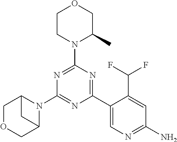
N1=C(N2C(C)COCC2)N=C(C2=CN=C(N)C=C2C(F)F)N=C1N1C2COCC1C2
